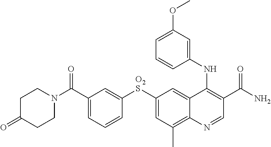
C(C1=CC=CC([O2S]C2=CC(C)=C3C(=C2)C(NC2=CC(OC)=CC=C2)=C(C(N)=O)C=N3)=C1)(=O)N1CCC(=O)CC1
